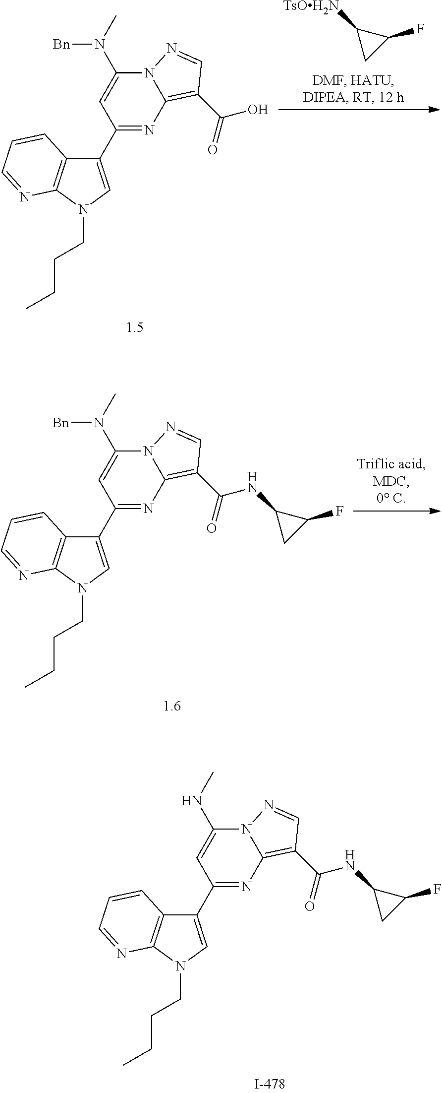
[TsOH2N]C1CC1F.C1(C2=NC3=C(C(O)=O)C=NN3C(N(C)[Bn])=C2)=CN(CCCC)C2=C1C=CC=N2.C1(C2=NC3=C(C(NC4CC4F)=O)C=NN3C(N(C)[Bn])=C2)=CN(CCCC)C2=C1C=CC=N2.C1(C2=NC3=C(C(NC4CC4F)=O)C=NN3C(NC)=C2)=CN(CCCC)C2=C1C=CC=N2
